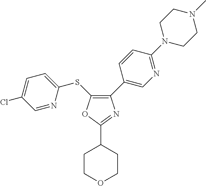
C1(C2=CN=C(N3CCN(C)CC3)C=C2)=C(SC2=CC=C(Cl)C=N2)OC(C2CCOCC2)=N1
